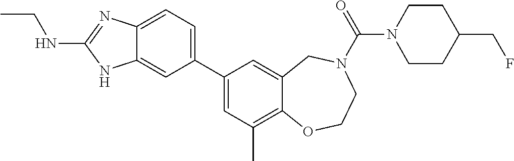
C12=CC=C(C3=CC(C)=C4C(=C3)CN(C(=O)N3CCC(CF)CC3)CCO4)C=C1NC(NCC)=N2
